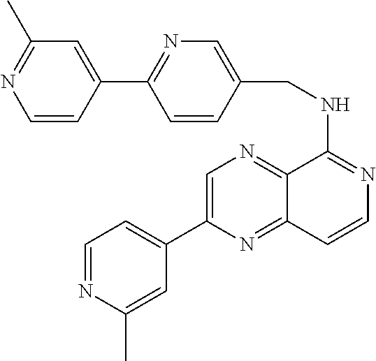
C12=NC=C(C3=CC=NC(C)=C3)N=C1C=CN=C2NCC1=CN=C(C2=CC(C)=NC=C2)C=C1
